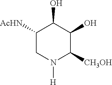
C1([AcHN])CN([H])C([CH3OH])C(O)C1O
